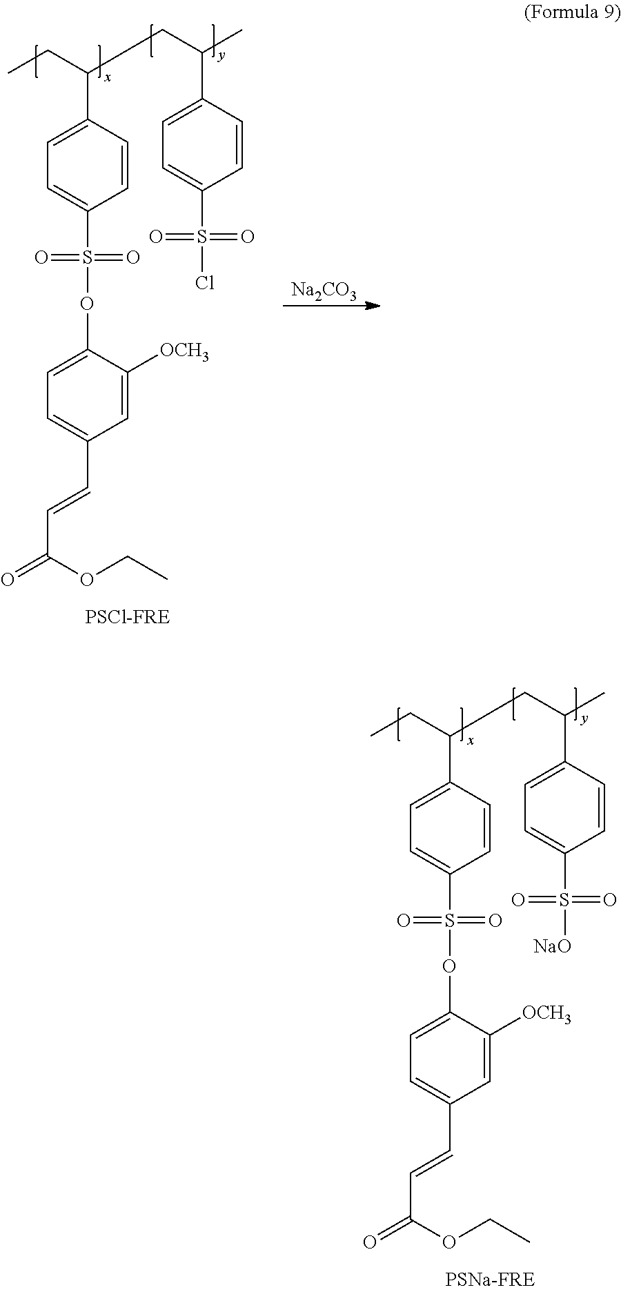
C1=CC(C(CC)CC(C)C2=CC=C(S(=O)(=O)[NaO])C=C2)=CC=C1S(=O)(=O)OC1=CC=C(C=CC(OCC)=O)C=C1[OCH3].[Na2CO3].C1=CC(C(CC)CC(C)C2=CC=C(S(=O)(=O)Cl)C=C2)=CC=C1S(=O)(=O)OC1=CC=C(C=CC(OCC)=O)C=C1[OCH3]
